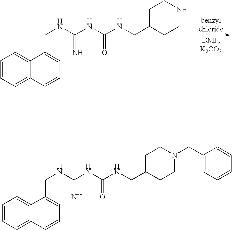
C1=CC=C2C(=C1)C(CNC(NC(NCC1CCN(CC3=CC=CC=C3)CC1)=O)=N)=CC=C2.C1=CC=C2C(=C1)C(CNC(NC(NCC1CCNCC1)=O)=N)=CC=C2
